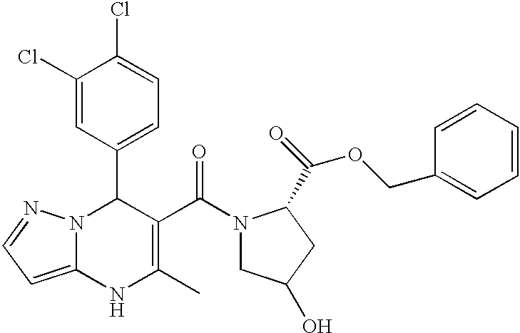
C1(Cl)=CC(C2N3C(=CC=N3)NC(C)=C2C(=O)N2CC(O)CC2C(OCC2=CC=CC=C2)=O)=CC=C1Cl
